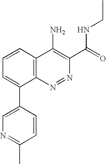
C1=C(C2=CC=CC3=C2N=NC(C(=O)NCC)=C3N)C=CC(C)=N1
